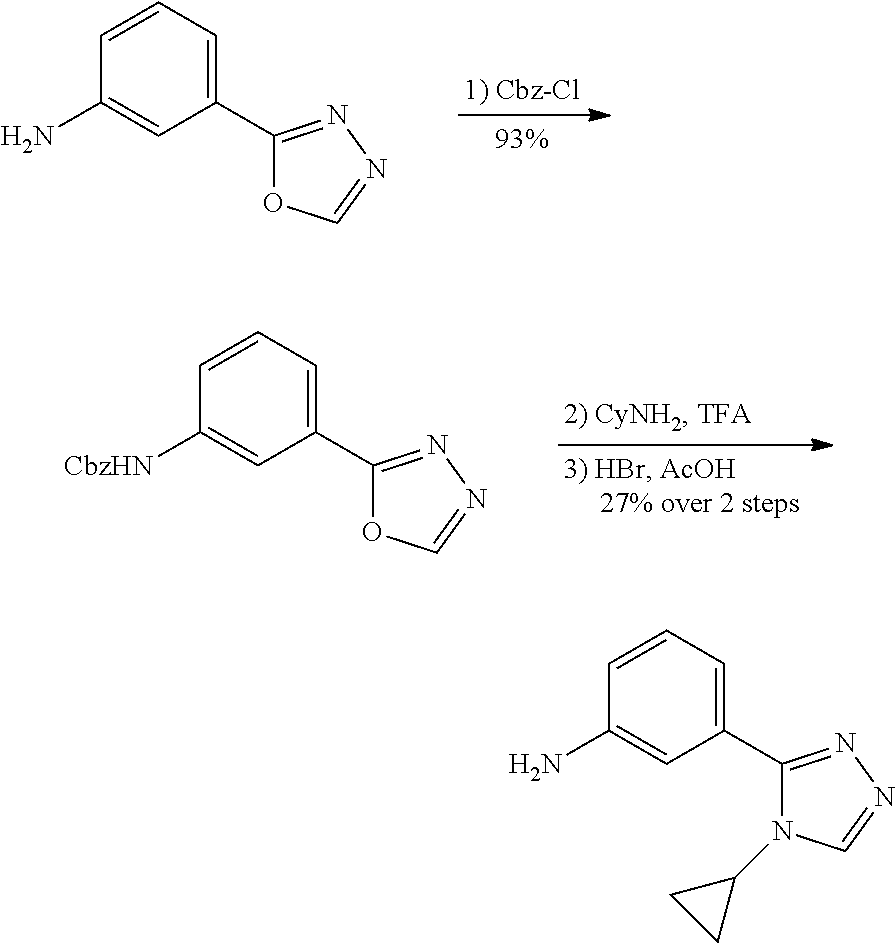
C1=CC=C(C2=NN=CO2)C=C1N.C1=CC=C(C2=NN=CO2)C=C1[CbzHN].C1=CC=C(C2=NN=CN2C2CC2)C=C1N
